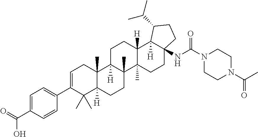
C1=C(C2=CC=C(C(=O)O)C=C2)C(C)(C)C2([H])C(C)(C1)C1([H])C(C)(CC2)C2(C)C([H])(CC1)C1([H])C(NC(N3CCN(C(C)=O)CC3)=O)(CC2)CCC1C(C)C
